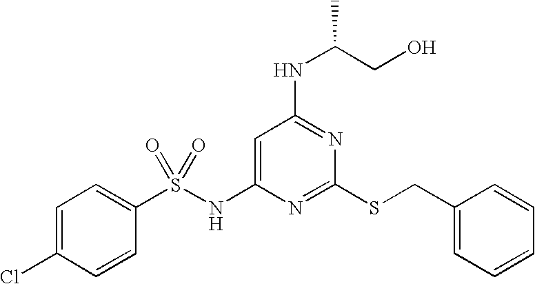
C1=C(NS(C2=CC=C(Cl)C=C2)(=O)=O)N=C(SCC2=CC=CC=C2)N=C1NC(CO)C
